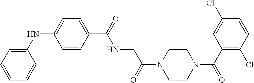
C1(NC2=CC=C(C(=O)NCC(N3CCN(C(C4=C(Cl)C=CC(Cl)=C4)=O)CC3)=O)C=C2)=CC=CC=C1
